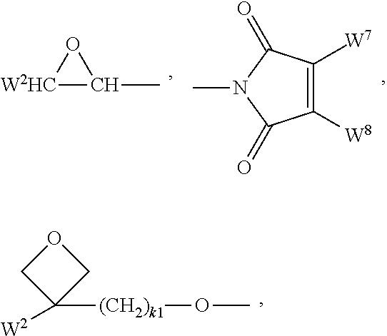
C1([W2])([(CH2)k1]OC)COC1.C1([W7])=C([W8])C(=O)N(C)C1=O.[W2HC]1C(C)O1
